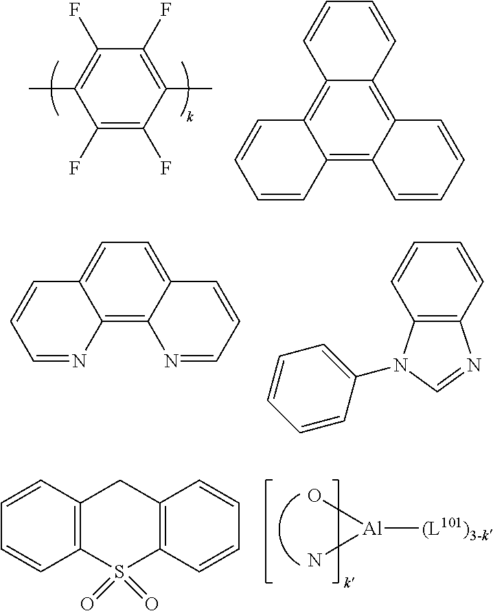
C1(F)=C(C)C(F)=C(F)C(C)=C1F.C12=C3C(=C4C(=C1C=CC=C2)C=CC=C4)C=CC=C3.C1=C2C(=C3C(=C1)C=CC=N3)N=CC=C2.C1=CC2=C(C=C1)N=CN2C1=CC=CC=C1.C12=C(C=CC=C1)CC1=C(S2(=O)=O)C=CC=C1.[Al]([(L101)3-k])(N)O
